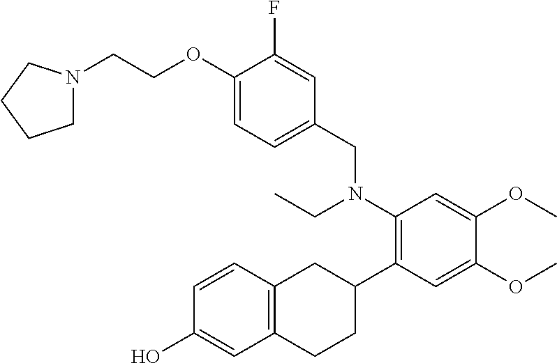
C1=CC2=C(C=C1O)CCC(C1=C(N(CC)CC3=CC=C(OCCN4CCCC4)C(F)=C3)C=C(OC)C(OC)=C1)C2
